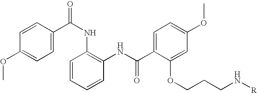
C1=C(C(NC2=C(NC(C3=CC=C(OC)C=C3OCCCN[R])=O)C=CC=C2)=O)C=CC(OC)=C1
